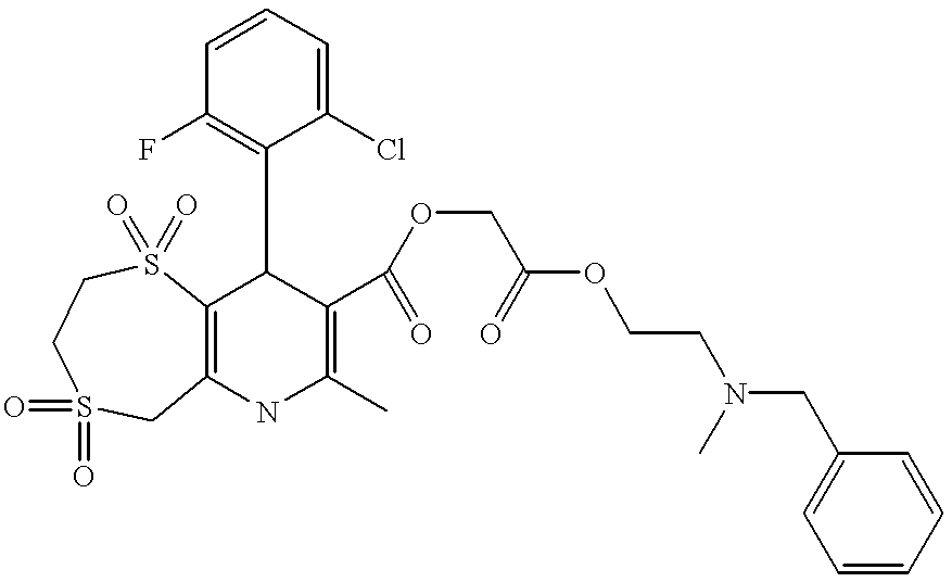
C12=C(NC(C)=C(C(OCC(OCCN(CC3=CC=CC=C3)C)=O)=O)C1C1=C(F)C=CC=C1Cl)CS(=O)(=O)CCS2(=O)=O
